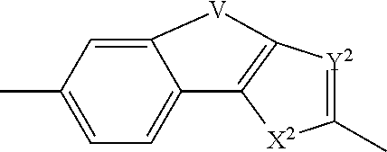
C12=CC(C)=CC=C1C1=C([Y2]=C(C)[X2]1)[V]2
